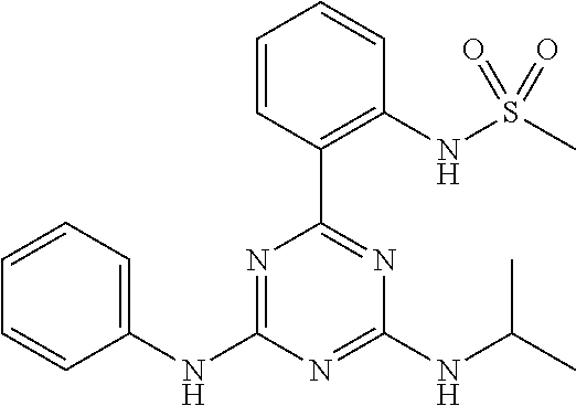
C1=CC(C2=NC(NC(C)C)=NC(NC3=CC=CC=C3)=N2)=C(NS(C)(=O)=O)C=C1
